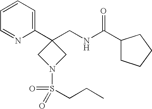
C1(C2(CNC(C3CCCC3)=O)CN(S(CCC)(=O)=O)C2)=CC=CC=N1
